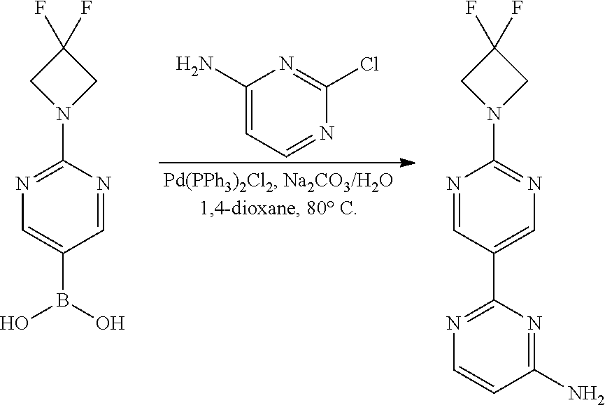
C1=NC(N2CC(F)(F)C2)=NC=C1B(O)O.C1(N)=CC=NC(Cl)=N1.C1=C(C2=NC=CC(N)=N2)C=NC(N2CC(F)(F)C2)=N1
